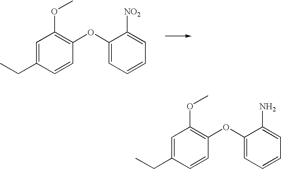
C1=C(CC)C=CC(OC2=CC=CC=C2[NO2])=C1OC.C1=C(CC)C=CC(OC2=CC=CC=C2N)=C1OC
